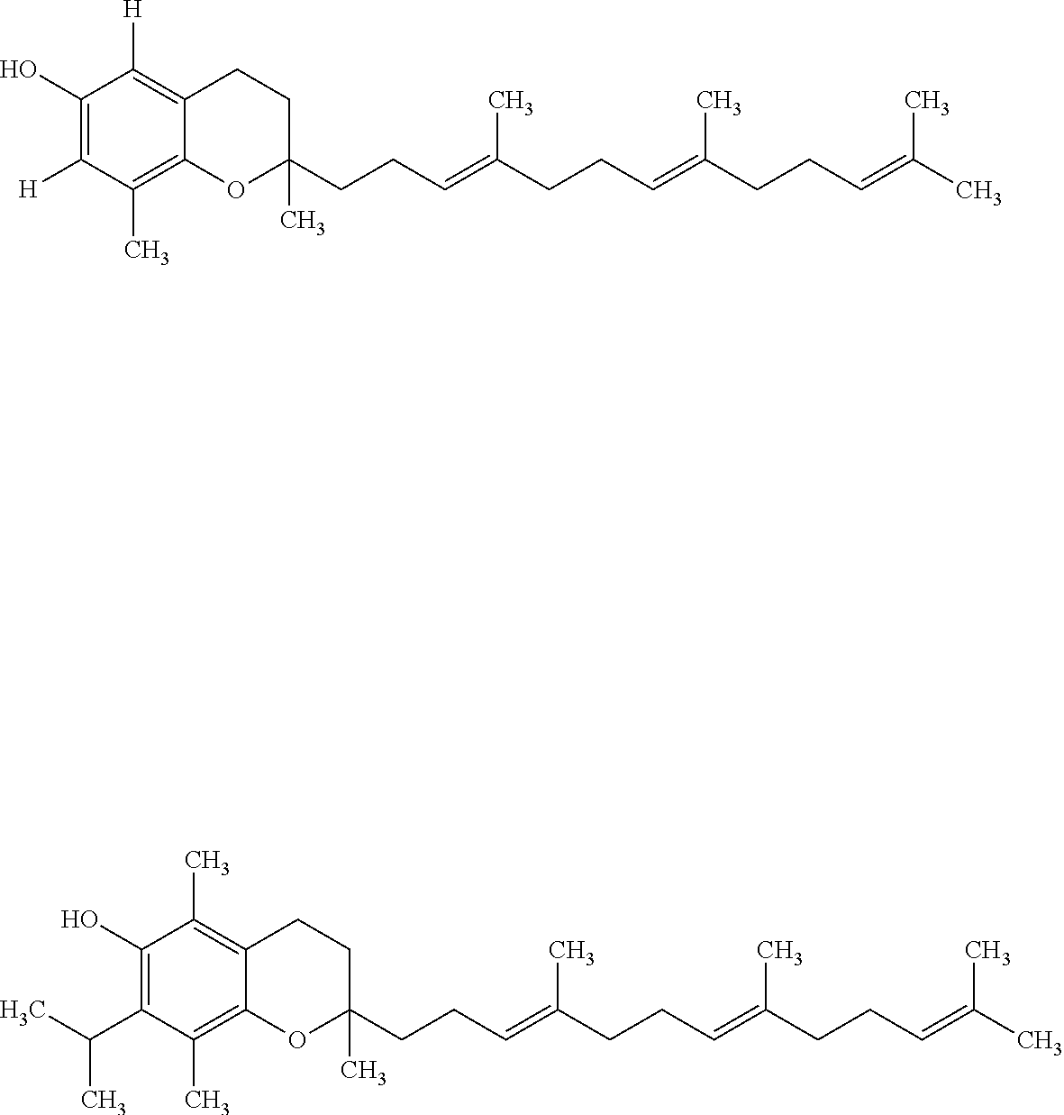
C1(O)=C([H])C(C)=C2C(=C1[H])CCC(C)(CCC=C(CCC=C(CCC=C(C)C)C)C)O2.C1(O)=C(C(C)C)C(C)=C2C(=C1C)CCC(C)(CCC=C(CCC=C(CCC=C(C)C)C)C)O2
